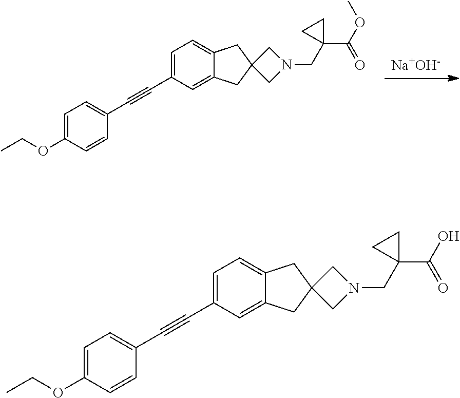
[Na+OH-].C1=C(C#CC2=CC=C(OCC)C=C2)C=C2C(=C1)CC1(C2)CN(CC2(C(OC)=O)CC2)C1.C1=C(C#CC2=CC=C(OCC)C=C2)C=C2C(=C1)CC1(C2)CN(CC2(C(O)=O)CC2)C1
